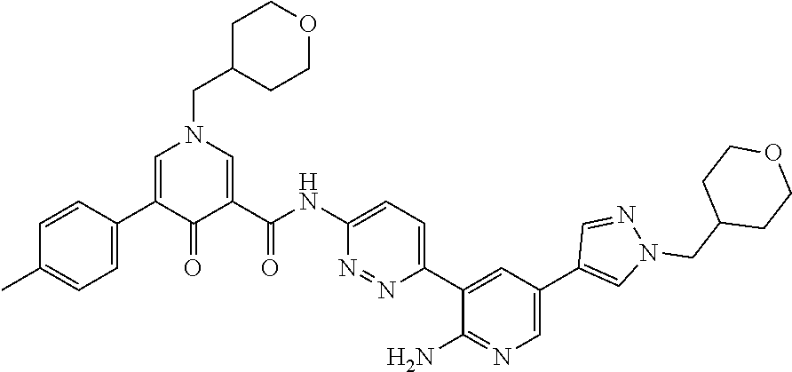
C1C(CN2C=C(C3=CC=C(C)C=C3)C(=O)C(C(NC3=CC=C(C4=CC(C5=CN(CC6CCOCC6)N=C5)=CN=C4N)N=N3)=O)=C2)CCOC1
